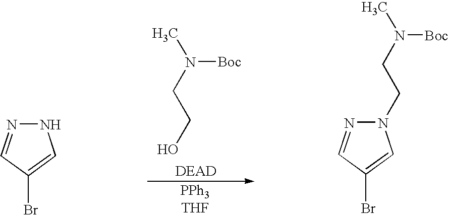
N1N=CC(Br)=C1.CN(CCO)[Boc].N1=CC(Br)=CN1CCN(C)[Boc]
